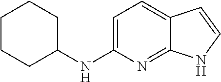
C1=C(NC2CCCCC2)N=C2C(=C1)C=CN2
